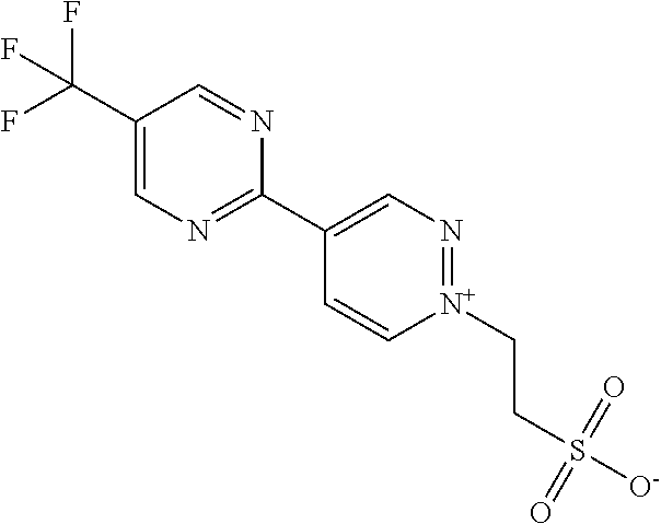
C1(C(F)(F)F)=CN=C(C2=CN=[N+](CCS([O-])(=O)=O)C=C2)N=C1
